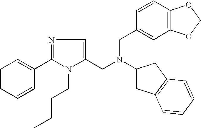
C1=CC=CC(C2=NC=C(CN(C3CC4=C(C3)C=CC=C4)CC3=CC4=C(C=C3)OCO4)N2CCCC)=C1
